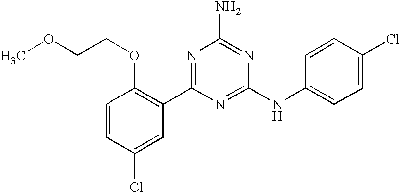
C1=CC(Cl)=CC(C2=NC(N)=NC(NC3=CC=C(Cl)C=C3)=N2)=C1OCCOC
